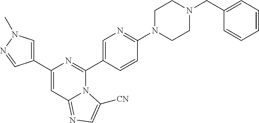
C1(C2=CN(C)N=C2)=CC2=NC=C([CN])N2C(C2=CN=C(N3CCN(CC4=CC=CC=C4)CC3)C=C2)=N1
